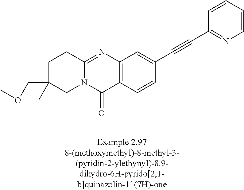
C1C(C)(COC)CN2C(=NC3=C(C2=O)C=CC(C#CC2=NC=CC=C2)=C3)C1
